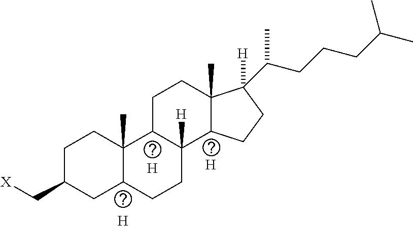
C1C(C[X])CC2C(C)(C1)C1C([H])(CC2)C2C(C)(CC1)C(C(CCCC(C)C)C)([H])CC2.[H].[H].[H]
